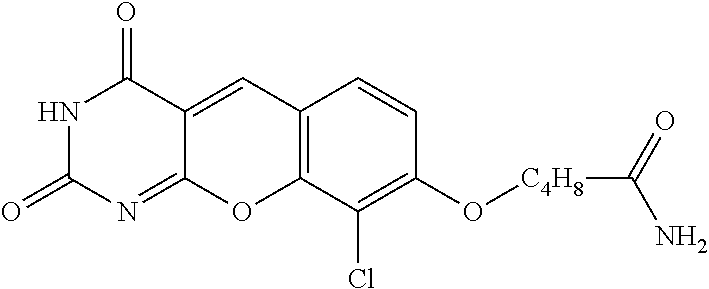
N1C(=O)N=C2C(=CC3=C(O2)C(Cl)=C(O[C4H8]C(N)=O)C=C3)C1=O
